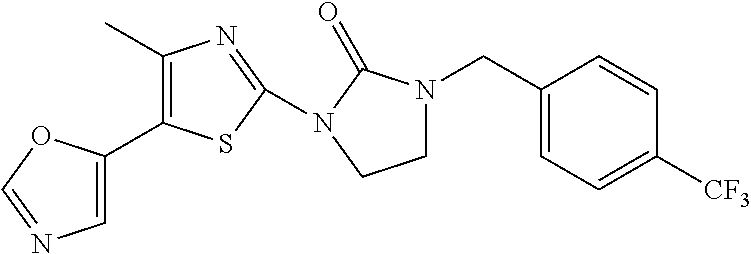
C1(C)=C(C2=CN=CO2)SC(N2C(=O)N(CC3=CC=C([CF3])C=C3)CC2)=N1
